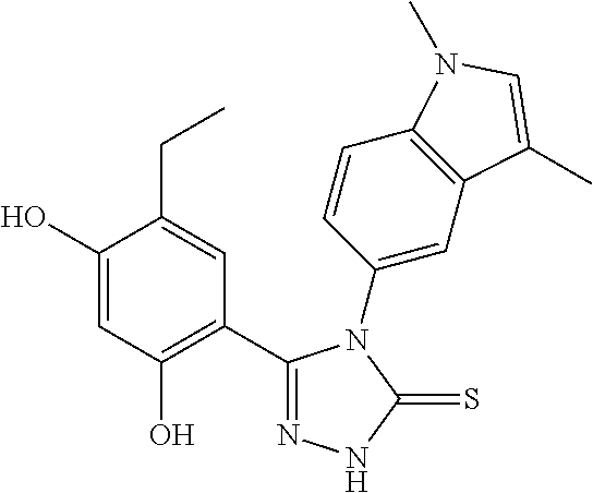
C1(C2=C(O)C=C(O)C(CC)=C2)=NNC(=S)N1C1=CC2=C(C=C1)N(C)C=C2C
